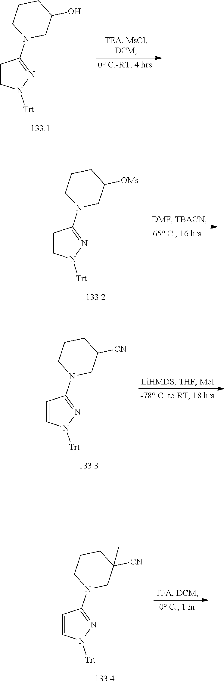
C1=CN([Trt])N=C1N1CC(O)CCC1.C1=CN([Trt])N=C1N1CC([OMs])CCC1.C1=CN([Trt])N=C1N1CC([CN])CCC1.C1=CN([Trt])N=C1N1CC([CN])(C)CCC1
